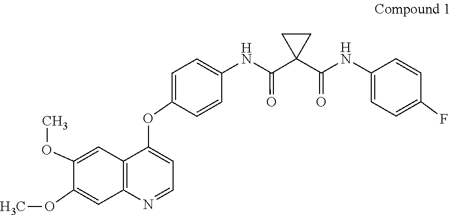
C1=CC(F)=CC=C1NC(C1(C(NC2=CC=C(OC3=CC=NC4=C3C=C(OC)C(OC)=C4)C=C2)=O)CC1)=O
